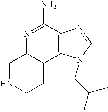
C1NCCC2C1N=C(N)C1=C2N(CC(C)C)C=N1
